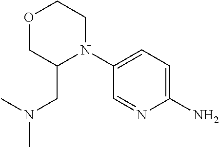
C1(N)=CC=C(N2CCOCC2CN(C)C)C=N1
